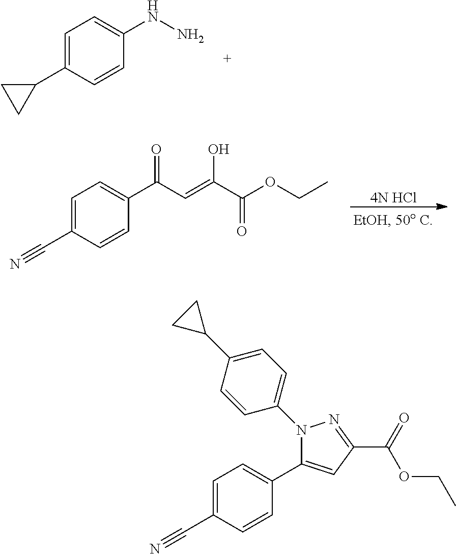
C1=C(C2CC2)C=CC(NN)=C1.C1=C(C#N)C=CC(C(C=C(O)C(=O)OCC)=O)=C1.[4N HCl].N1(C2=CC=C(C3CC3)C=C2)C(C2=CC=C(C#N)C=C2)=CC(C(OCC)=O)=N1
